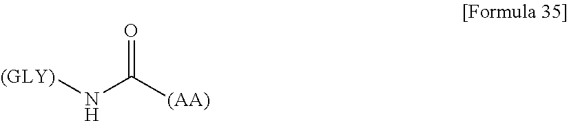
O=C([(AA)])N[(GLY)]
